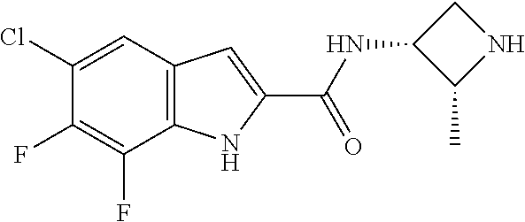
C12=C(C=C(Cl)C(F)=C1F)C=C(C(NC1C(C)NC1)=O)N2
